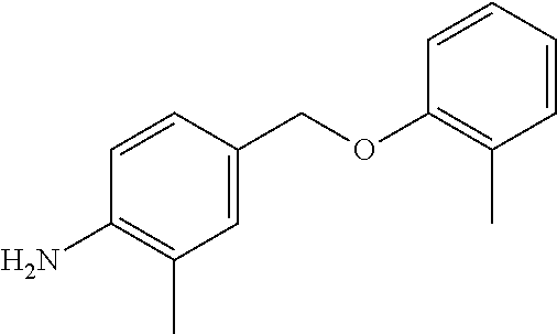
C1=CC=CC(C)=C1OCC1=CC(C)=C(N)C=C1
